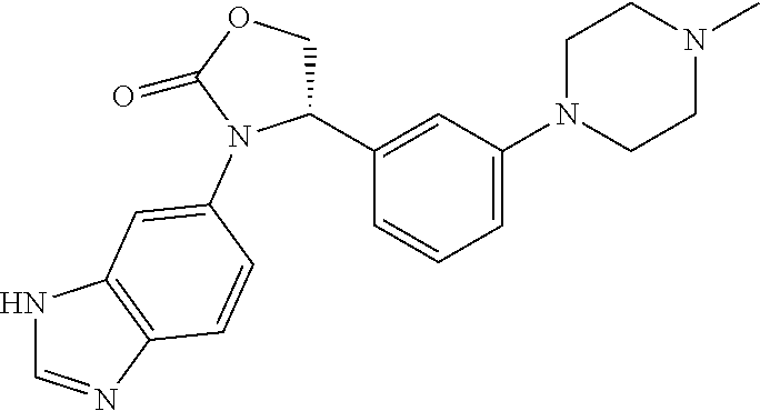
C1OC(=O)N(C2=CC3=C(N=CN3)C=C2)C1C1=CC(N2CCN(C)CC2)=CC=C1
